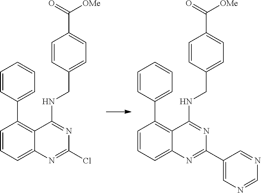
C1=CC=C2C(=C1C1=CC=CC=C1)C(NCC1=CC=C(C(=O)[OMe])C=C1)=NC(C1=CN=CN=C1)=N2.C1=CC=C2C(=C1C1=CC=CC=C1)C(NCC1=CC=C(C(=O)[OMe])C=C1)=NC(Cl)=N2
